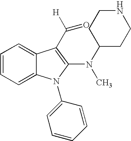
C1=CC=C2C(=C1)C(C([H])=O)=C(N(C)C1CCNCC1)N2C1=CC=CC=C1
